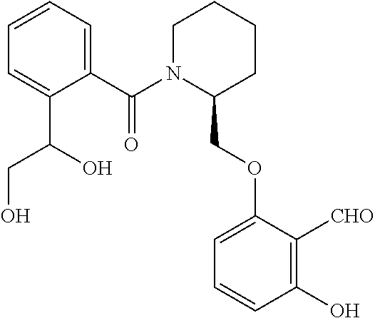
C1=CC=C(C(N2C(COC3=CC=CC(O)=C3[CHO])CCCC2)=O)C(C(O)CO)=C1
